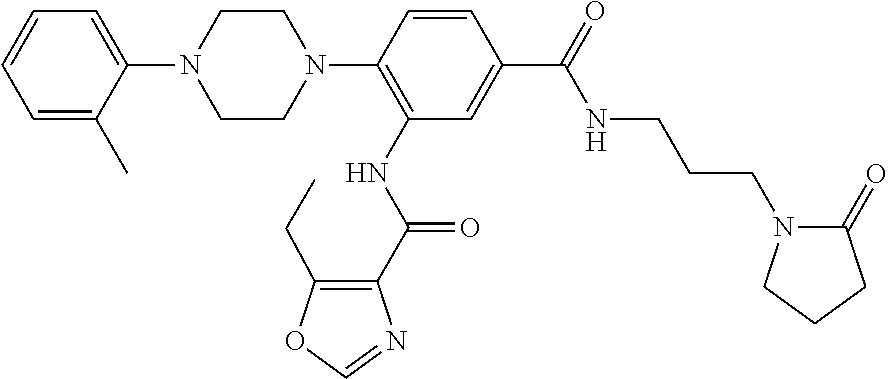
C1=C(C)C(N2CCN(C3=C(NC(C4=C(CC)OC=N4)=O)C=C(C(=O)NCCCN4C(=O)CCC4)C=C3)CC2)=CC=C1
